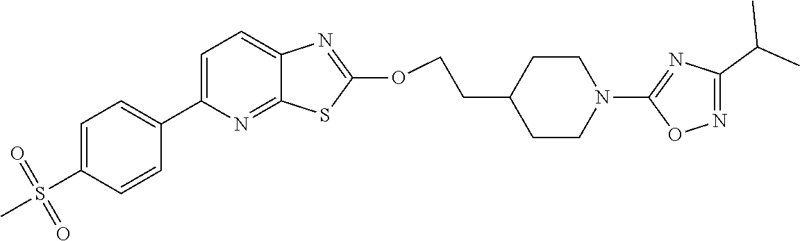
C1=C(C2=CC=C(S(=O)(=O)C)C=C2)N=C2C(=C1)N=C(OCCC1CCN(C3=NC(C(C)C)=NO3)CC1)S2
